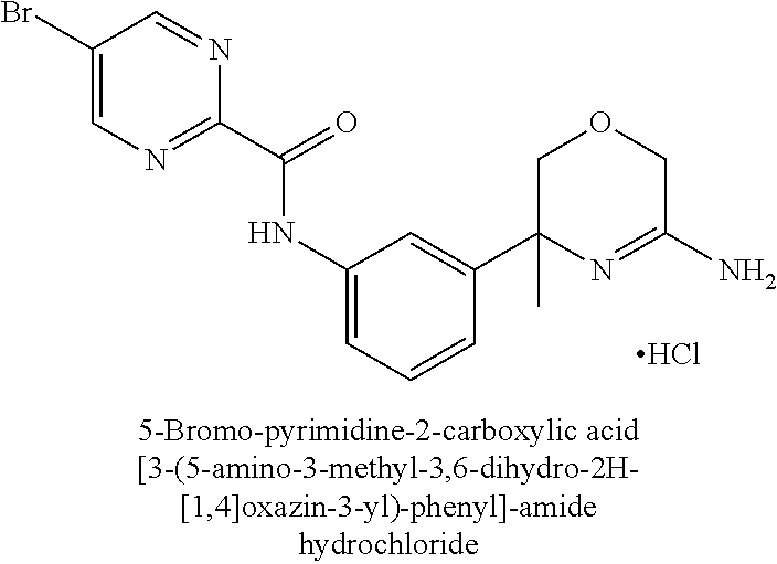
C1(C(=O)NC2=CC=CC(C3(C)N=C(N)COC3)=C2)=NC=C(Br)C=N1.Cl
